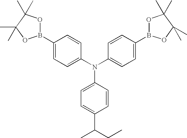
C1(N(C2=CC=C(B3OC(C)(C)C(C)(C)O3)C=C2)C2=CC=C(C(C)CC)C=C2)=CC=C(B2OC(C)(C)C(C)(C)O2)C=C1
